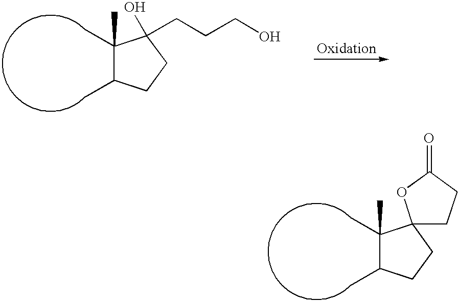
C1(C)(C)C(C)CCC12CCC(=O)O2.C1(C)(C)C(C)CCC1(O)CCCO
